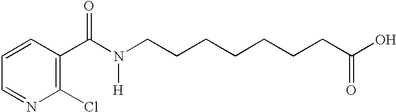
C1=CC(C(N(CCCCCCCC(O)=O)[H])=O)=C(Cl)N=C1
